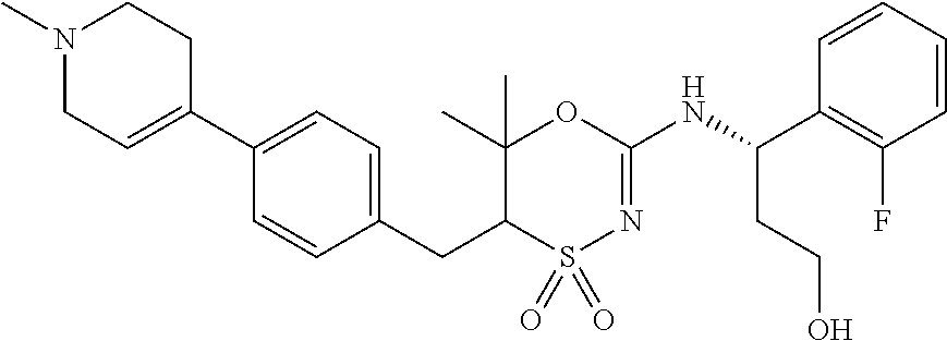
C1=C(C2=CCN(C)CC2)C=CC(CC2C(C)(C)OC(NC(C3=C(F)C=CC=C3)CCO)=NS2(=O)=O)=C1
